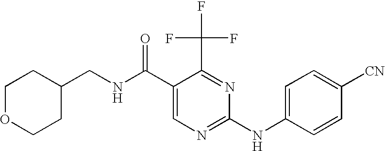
C1OCCC(CNC(C2=CN=C(NC3=CC=C([CN])C=C3)N=C2C(F)(F)F)=O)C1
